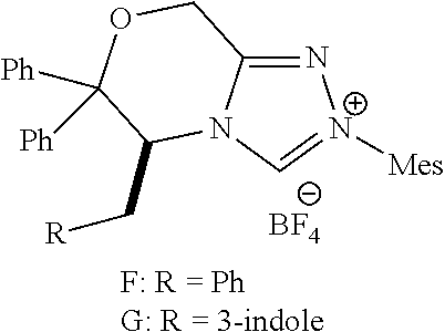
N1=C2N(C=[N+]1[Mes])C(C[R])C([Ph])([Ph])OC2.[BF4].[F: R = PhG: R = 3-indole]
